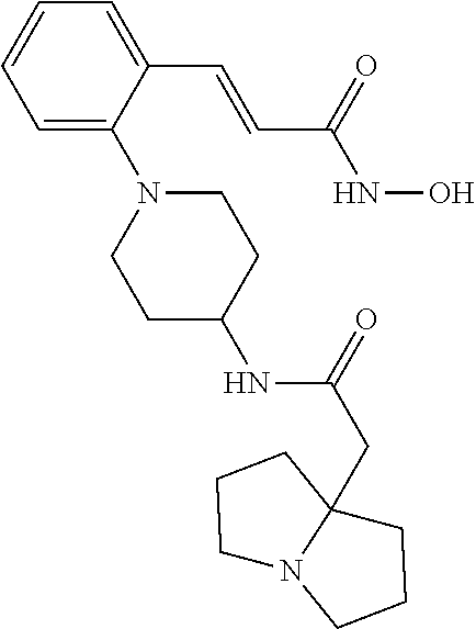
C1=C(C=CC(NO)=O)C(N2CCC(NC(=O)CC34CCCN3CCC4)CC2)=CC=C1
